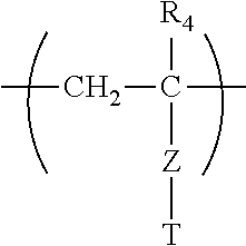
CCC([R4])([Z][T])C
